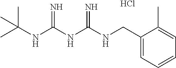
Cl.C(NC(NC(NC(C)(C)C)=N)=N)C1=CC=CC=C1C
